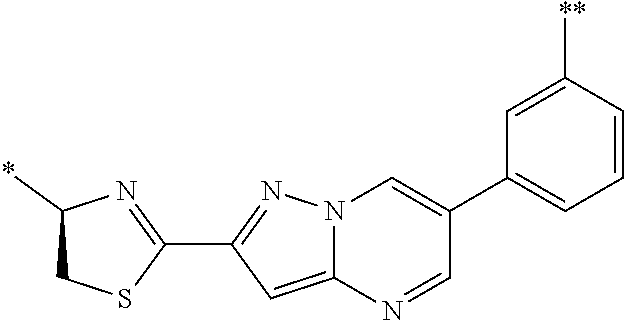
C1(C2=NC(*)CS2)=NN2C(=C1)N=CC(C1=CC=CC([**])=C1)=C2
